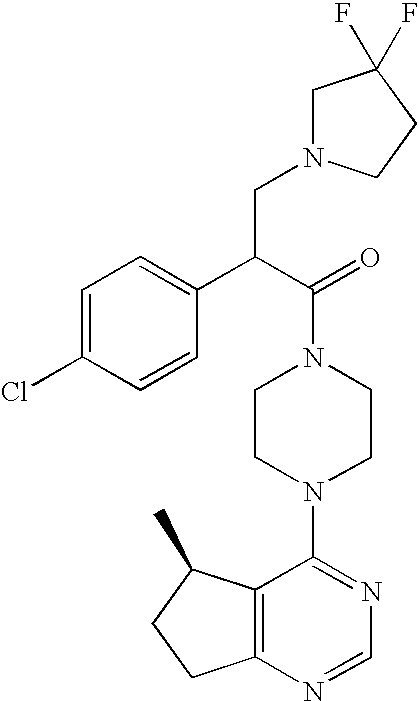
C1=C(Cl)C=CC(C(C(=O)N2CCN(C3=NC=NC4=C3C(C)CC4)CC2)CN2CC(F)(F)CC2)=C1
